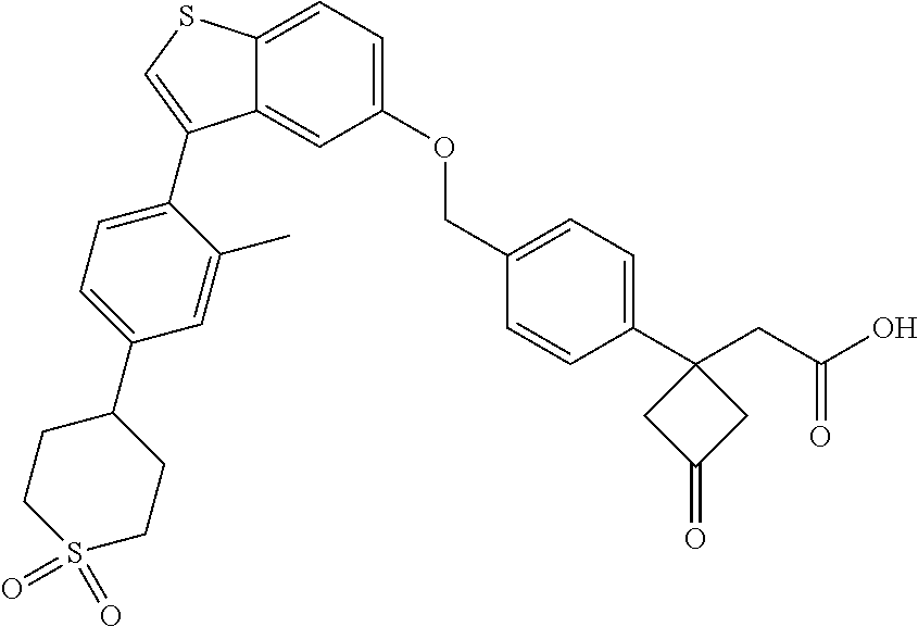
C12=CC=C(OCC3=CC=C(C4(CC(O)=O)CC(=O)C4)C=C3)C=C1C(C1=CC=C(C3CCS(=O)(=O)CC3)C=C1C)=CS2
